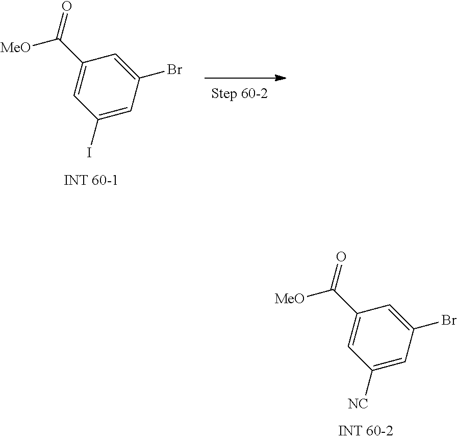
C1(I)=CC(Br)=CC(C([MeO])=O)=C1.C1([NC])=CC(Br)=CC(C([MeO])=O)=C1
